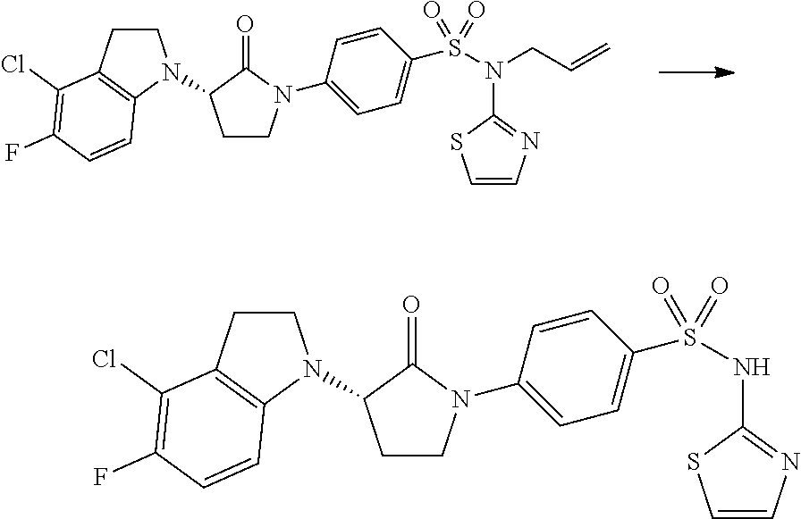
C1CN(C2=CC=C(S(N(CC=C)C3=NC=CS3)(=O)=O)C=C2)C(=O)C1N1CCC2=C1C=CC(F)=C2Cl.C1CN(C2=CC=C(S(NC3=NC=CS3)(=O)=O)C=C2)C(=O)C1N1CCC2=C1C=CC(F)=C2Cl
